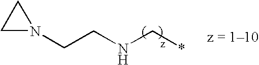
N1(CCNC*)CC1
